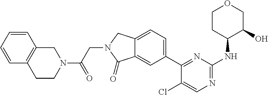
C1(Cl)=CN=C(NC2CCOCC2O)N=C1C1=CC=C2C(=C1)C(=O)N(CC(=O)N1CC3=C(CC1)C=CC=C3)C2
